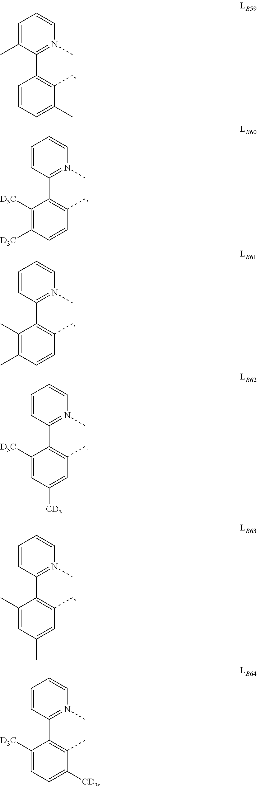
C1=C(C)C(C2=C(C)C(C)=CC=C2)=N(C)C=C1.C1=CC(C2=C(C)C=CC([D3C])=C2[D3C])=N(C)C=C1.C1=CC(C2=C(C)C=CC(C)=C2C)=N(C)C=C1.C1=CC(C2=C(C)C=C([CD3])C=C2[D3C])=N(C)C=C1.C1=CC(C2=C(C)C=C(C)C=C2C)=N(C)C=C1.C1=CC(C2=C(C)C([CD3])=CC=C2[D3C])=N(C)C=C1
